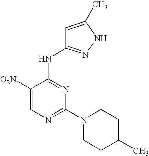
N1=C(N2CCC(C)CC2)N=C(NC2=NNC(C)=C2)C([O2N])=C1
